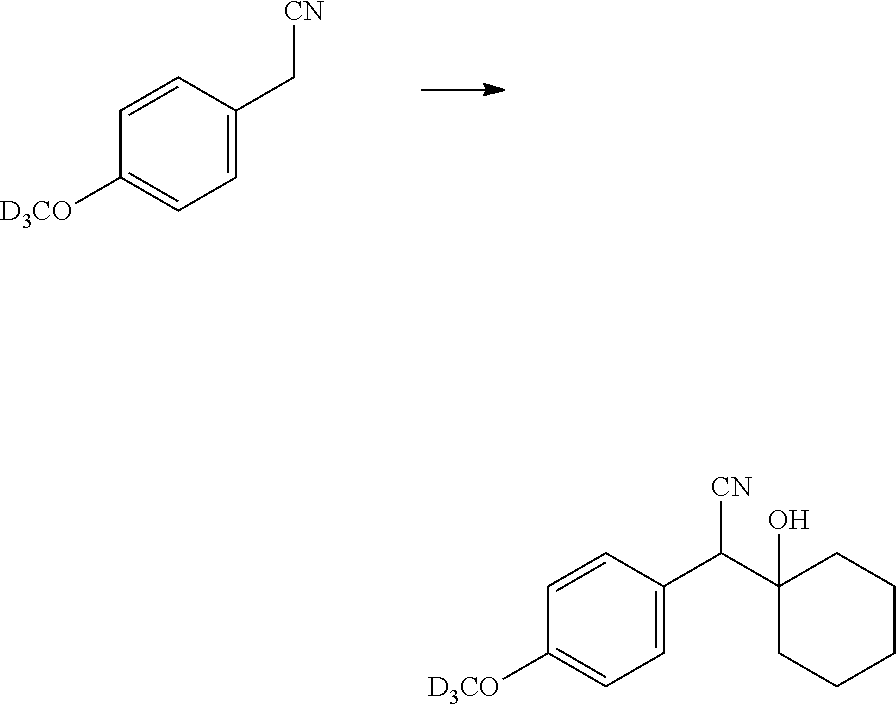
C1=CC(C[CN])=CC=C1[D3CO].C1=CC(C([CN])C2(O)CCCCC2)=CC=C1[D3CO]
